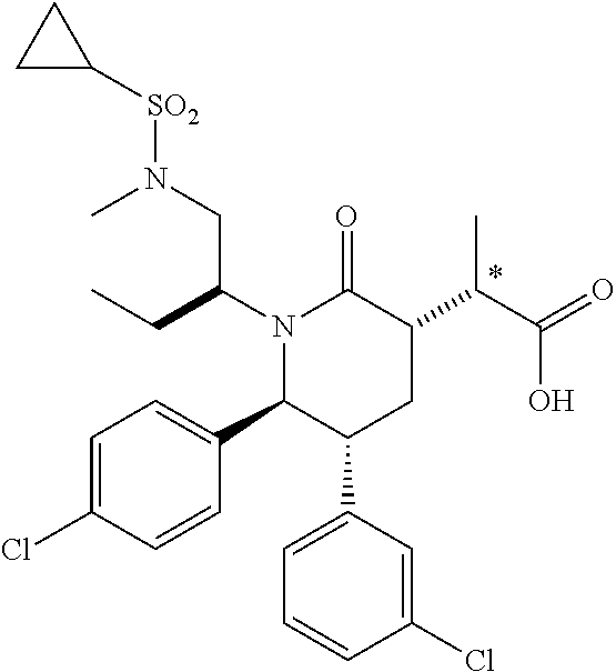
N1(C(CC)CN([SO2]C2CC2)C)C(C2=CC=C(Cl)C=C2)C(C2=CC=CC(Cl)=C2)CC(C(C(=O)O)C)C1=O
